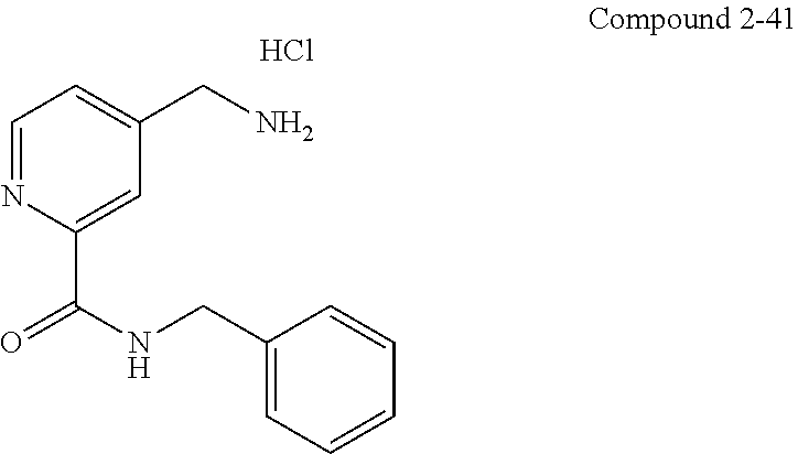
C1=NC(C(NCC2=CC=CC=C2)=O)=CC(CN)=C1.Cl
